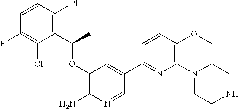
C1(OC(C2=C(Cl)C=CC(F)=C2Cl)C)=C(N)N=CC(C2=NC(N3CCNCC3)=C(OC)C=C2)=C1
